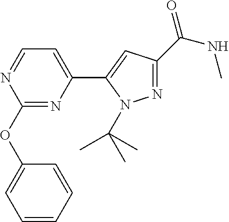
C1(OC2=CC=CC=C2)=NC(C2=CC(C(NC)=O)=NN2C(C)(C)C)=CC=N1
